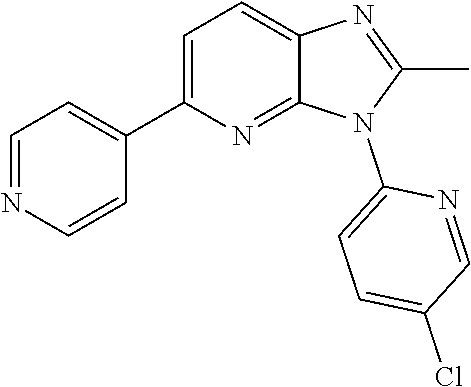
C1(C)=NC2=CC=C(C3=CC=NC=C3)N=C2N1C1=CC=C(Cl)C=N1
